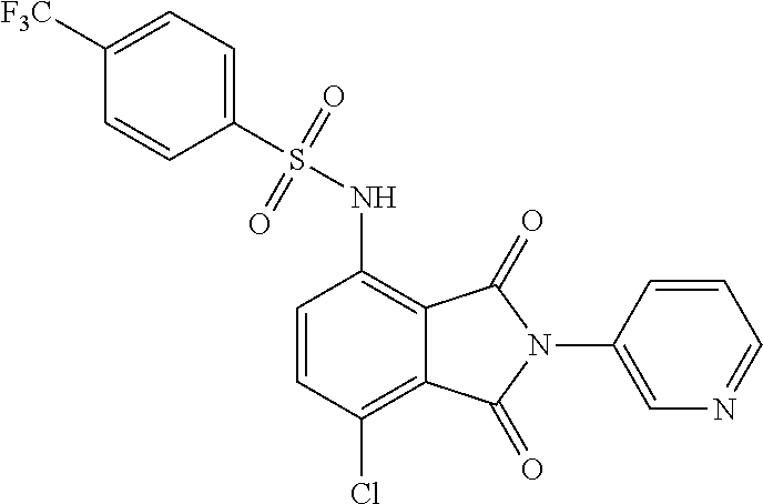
C1=CC(Cl)=C2C(=C1NS(C1=CC=C([F3C])C=C1)(=O)=O)C(=O)N(C1=CN=CC=C1)C2=O
